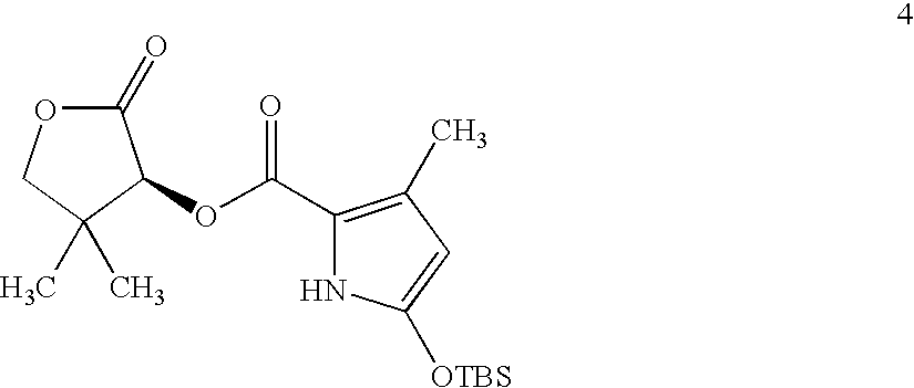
C1(=O)OCC(C)(C)C1OC(C1=C(C)C=C([OTBS])N1)=O
